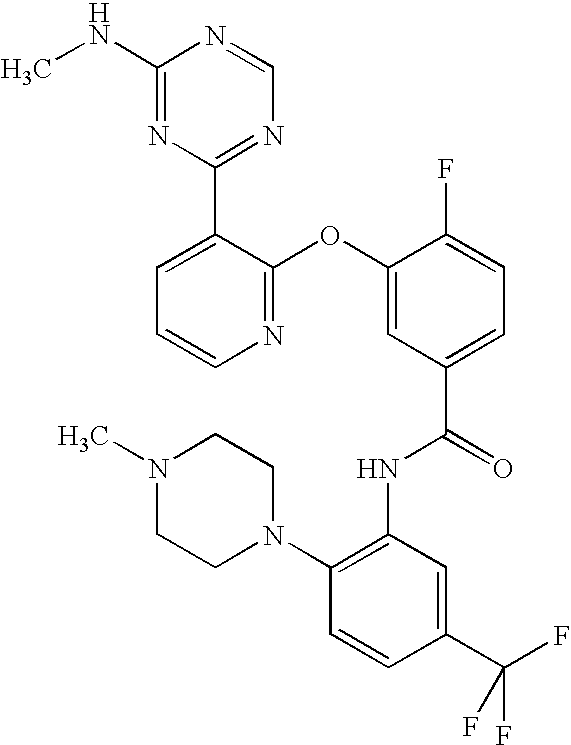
N1=C(OC2=CC(C(=O)NC3=C(N4CCN(C)CC4)C=CC(C(F)(F)F)=C3)=CC=C2F)C(C2=NC=NC(NC)=N2)=CC=C1
